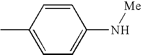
C1(C)=CC=C(N[Me])C=C1
